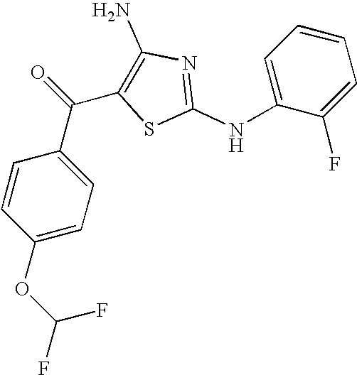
FC(F)OC1=CC=C(C(C2=C(N)N=C(NC3=CC=CC=C3F)S2)=O)C=C1
